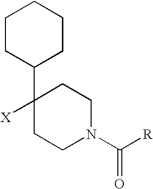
C1CC(C2([X])CCN(C([R])=O)CC2)CCC1
